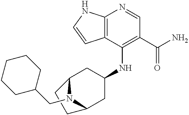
C12=C(C(NC3CC4N(CC5CCCCC5)C(C3)CC4)=C(C(N)=O)C=N1)C=CN2
